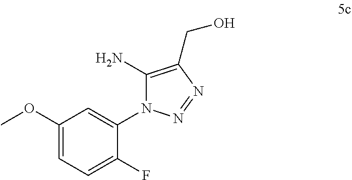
C1=C(OC)C=C(N2C(N)=C(CO)N=N2)C(F)=C1
